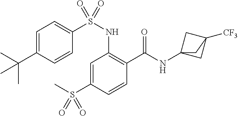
C1=C(S(C)(=O)=O)C=CC(C(=O)NC23CC([CF3])(C2)C3)=C1NS(C1=CC=C(C(C)(C)C)C=C1)(=O)=O
